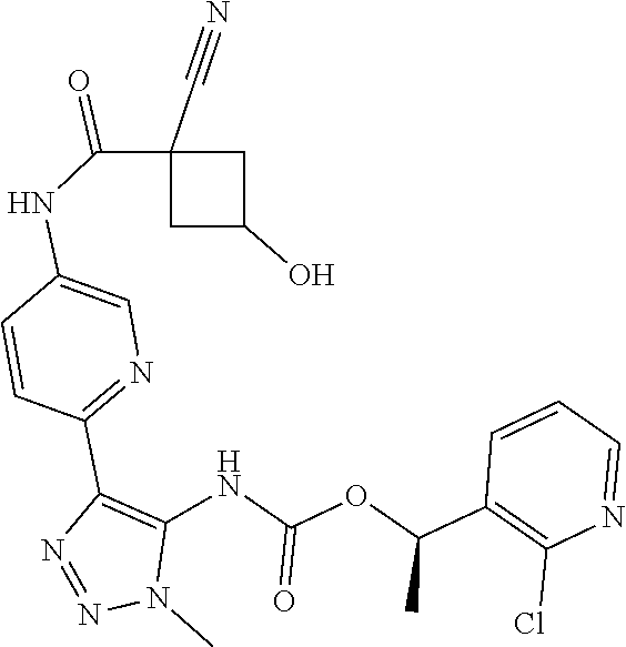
C1(Cl)=C(C(OC(NC2=C(C3=NC=C(NC(C4(C#N)CC(O)C4)=O)C=C3)N=NN2C)=O)C)C=CC=N1
